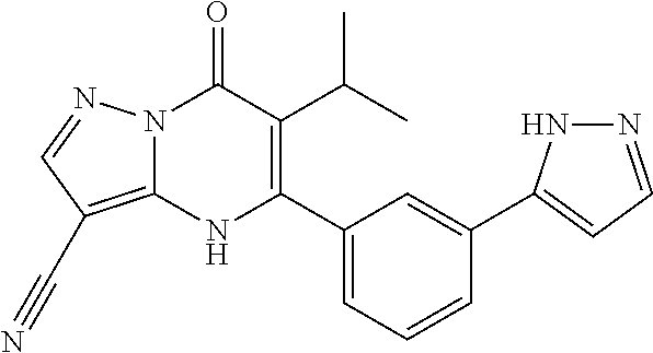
N12C(=C(C#N)C=N1)NC(C1=CC=CC(C3=CC=NN3)=C1)=C(C(C)C)C2=O
